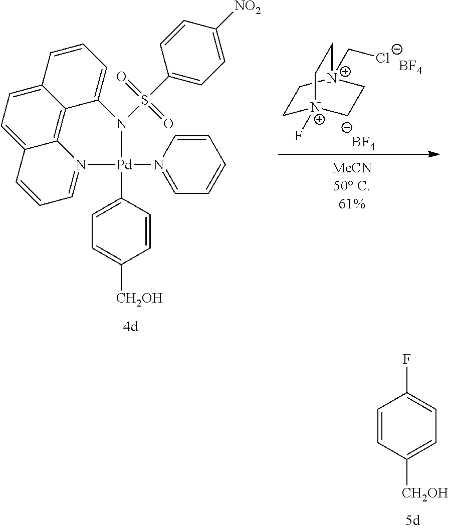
C1[N+]2(C[Cl-])CC[N+](F)(C1)CC2.[BF4].[BF4].C1=C2C3=C4C(=CC=C3C=C1)C=CC=N4[Pd](N1=CC=CC=C1)(C1=CC=C([CH2OH])C=C1)N2S(C1=CC=C([NO2])C=C1)(=O)=O.C1=CC([CH2OH])=CC=C1F
